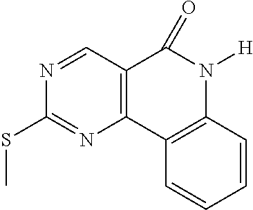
C12=C(C3=C(N([H])C1=O)C=CC=C3)N=C(SC)N=C2
